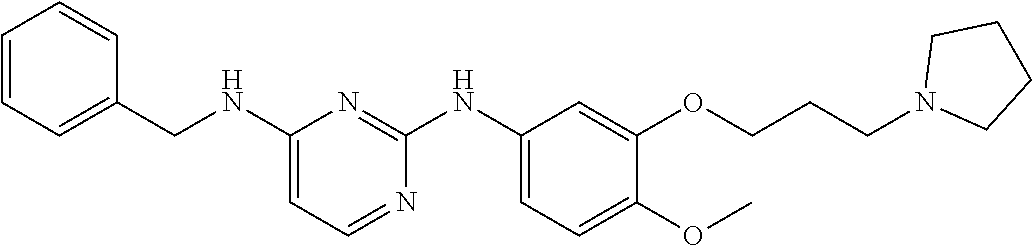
C1(NCC2=CC=CC=C2)=CC=NC(NC2=CC=C(OC)C(OCCCN3CCCC3)=C2)=N1
